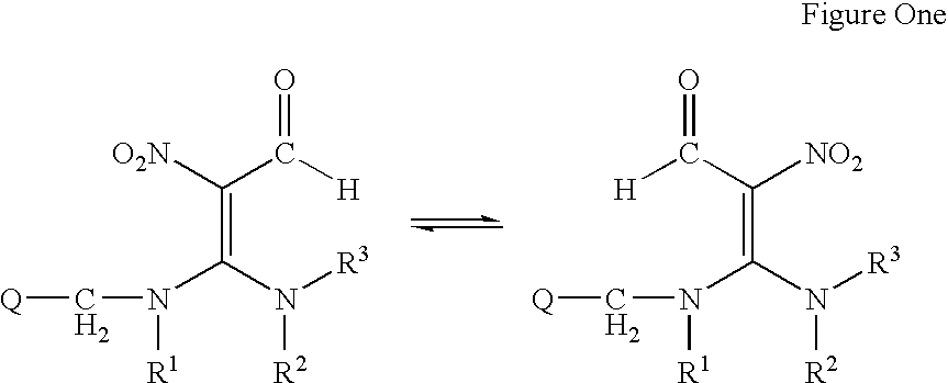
C(=C(N([R3])[R2])N(C[Q])[R1])(C([H])=O)[O2N].C(=C(N([R3])[R2])N(C[Q])[R1])([NO2])C([H])=O
